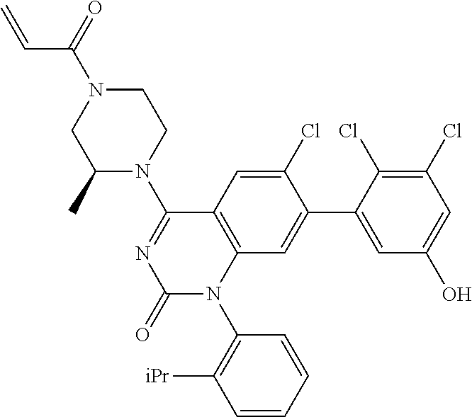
C1(N2C3=C(C=C(Cl)C(C4=CC(O)=CC(Cl)=C4Cl)=C3)C(N3CCN(C(=O)C=C)CC3C)=NC2=O)=C([iPr])C=CC=C1
